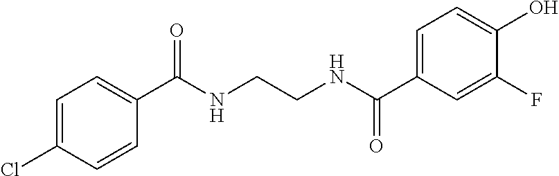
C1=C(C(NCCNC(C2=CC=C(Cl)C=C2)=O)=O)C=C(F)C(O)=C1
